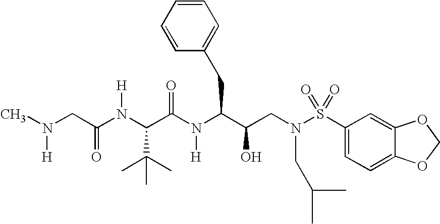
CN(CC(=O)N([H])C(C(C)(C)C)C(=O)N([H])C(C(O)CN(S(=O)(=O)C1=CC=C2C(=C1)OCO2)CC(C)C)CC1=CC=CC=C1)[H]
